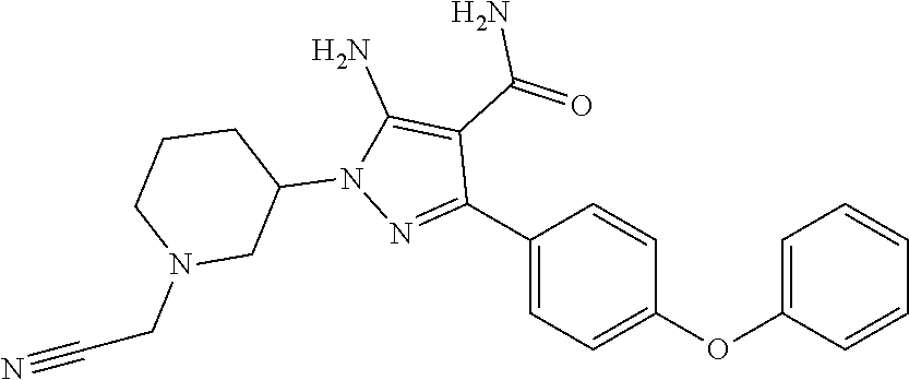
C1(C2=NN(C3CCCN(CC#N)C3)C(N)=C2C(=O)N)=CC=C(OC2=CC=CC=C2)C=C1
